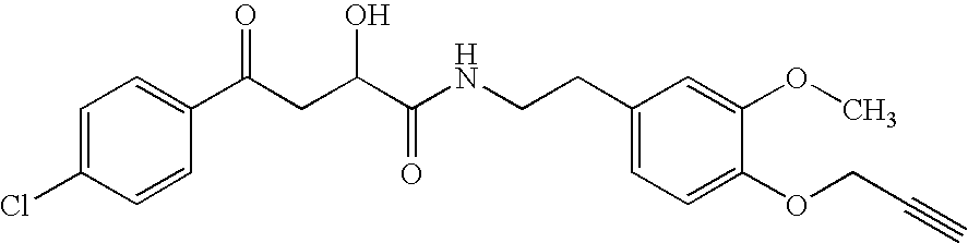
C1=C(Cl)C=CC(C(CC(C(NCCC2=CC=C(OCC#C)C(OC)=C2)=O)O)=O)=C1
